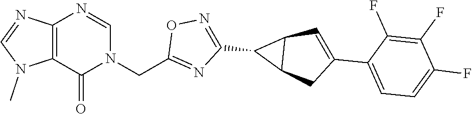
C12=C(N=CN(CC3=NC(C4C5C4C=C(C4=CC=C(F)C(F)=C4F)C5)=NO3)C1=O)N=CN2C
